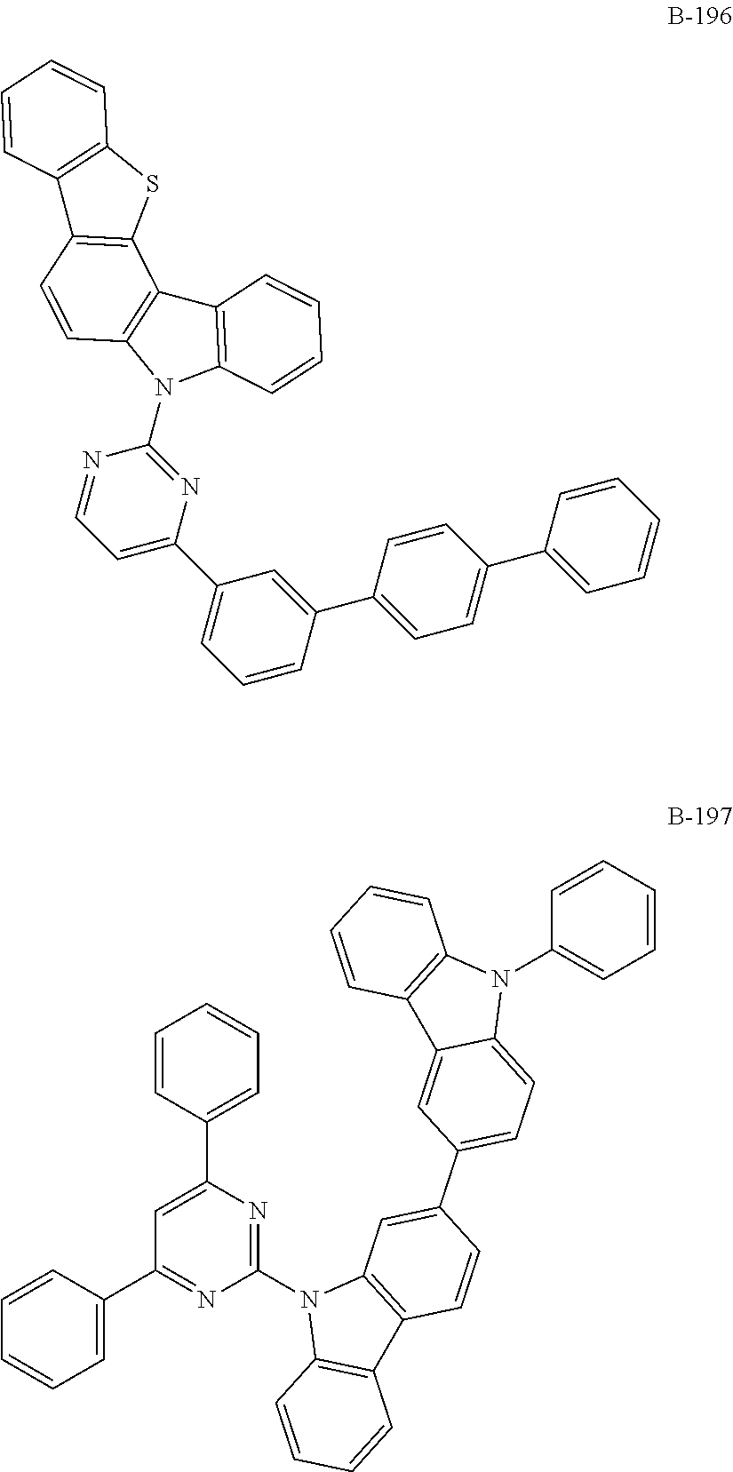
C1=CC(C2=CC=C(C3=CC=CC=C3)C=C2)=CC(C2=CC=NC(N3C4=C(C5=C3C=CC3=C5SC5=C3C=CC=C5)C=CC=C4)=N2)=C1.C1=CC(C2=CC(C3=CC=CC=C3)=NC(N3C4=C(C5=C3C=C(C3=CC=C6C(=C3)C3=C(N6C6=CC=CC=C6)C=CC=C3)C=C5)C=CC=C4)=N2)=CC=C1
